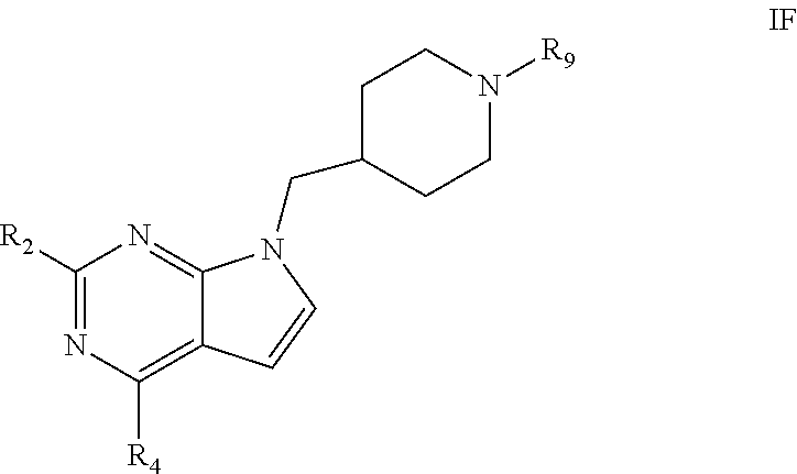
C1([R2])=NC([R4])=C2C(=N1)N(CC1CCN([R9])CC1)C=C2
